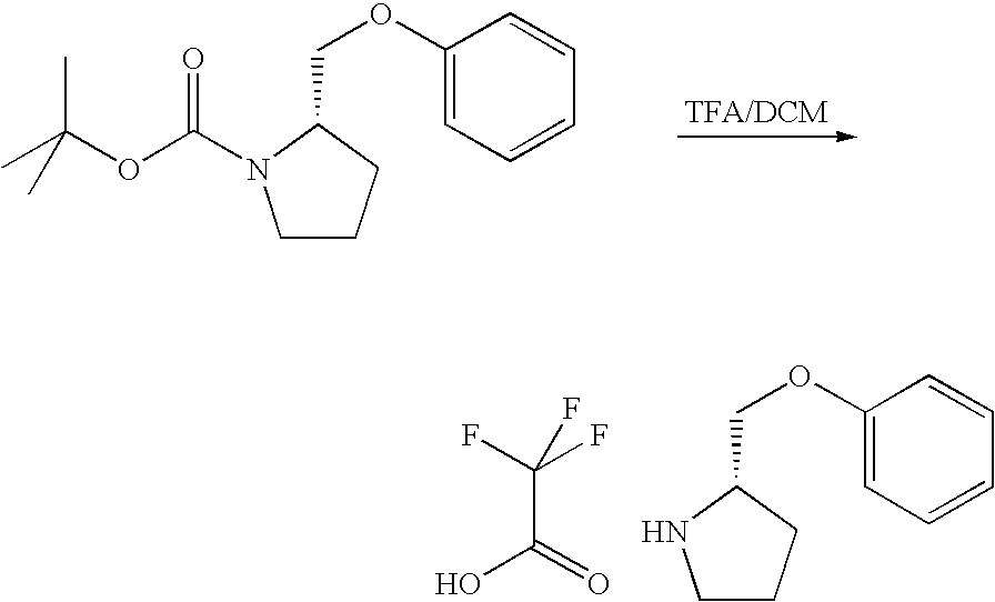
C1CCC(COC2=CC=CC=C2)N1C(OC(C)(C)C)=O.C(C(=O)O)(F)(F)F.C1CCC(COC2=CC=CC=C2)N1
